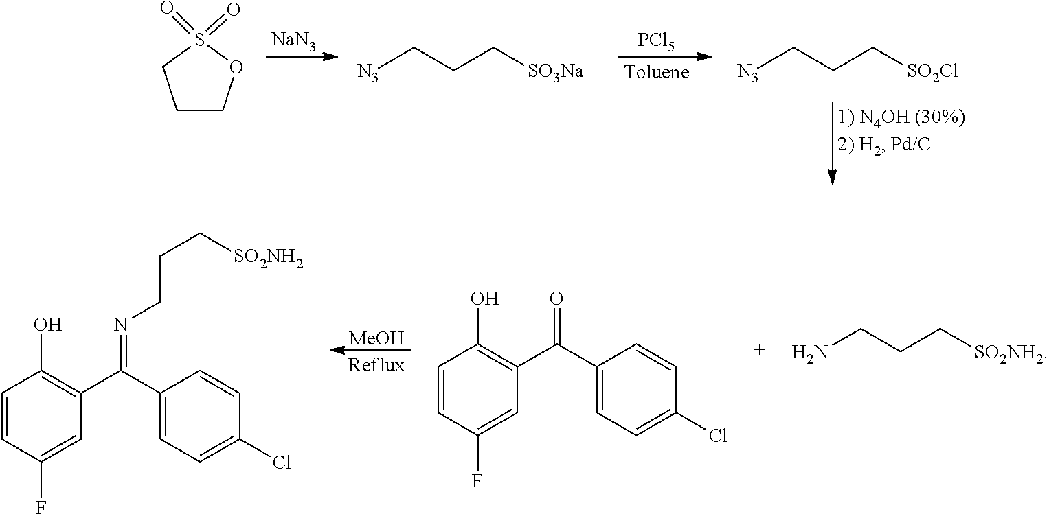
[N3]CCC[SO3Na].[NaN3].[N3]CCC[SO2Cl].[PCl5].C1COS(=O)(=O)C1.NCCC[SO2NH2].[MeOH].C1=CC(F)=CC(C(C2=CC=C(Cl)C=C2)=O)=C1O.C1=CC(F)=CC(C(C2=CC=C(Cl)C=C2)=NCCC[SO2NH2])=C1O
